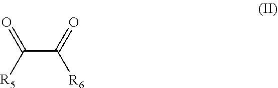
C(C(=O)[R6])(=O)[R5]
